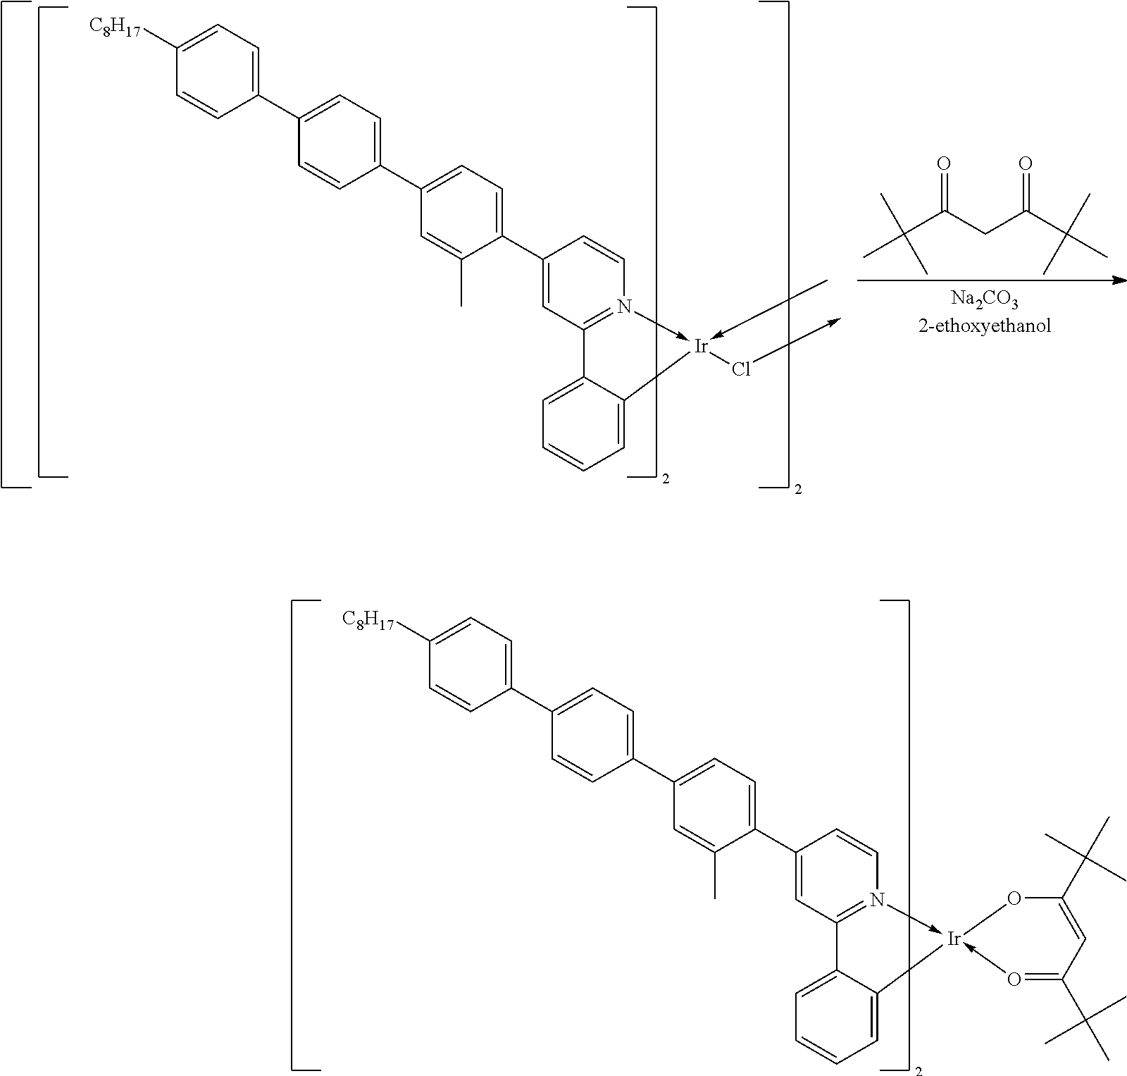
C1=C(C2=CC=C(C3=CC=C([C8H17])C=C3)C=C2)C=C(C)C(C2=CC3=N(->[Ir]4(-O=C(C(C)(C)C)C=C(C(C)(C)C)O4)C4=CC=CC=C34)C=C2)=C1.C1=C(C2=CC=C(C3=CC=C([C8H17])C=C3)C=C2)C=C(C)C(C2=CC3=N(->[Ir](Cl->C)(-C)C4=CC=CC=C34)C=C2)=C1.CC(C(CC(C(C)(C)C)=O)=O)(C)C
